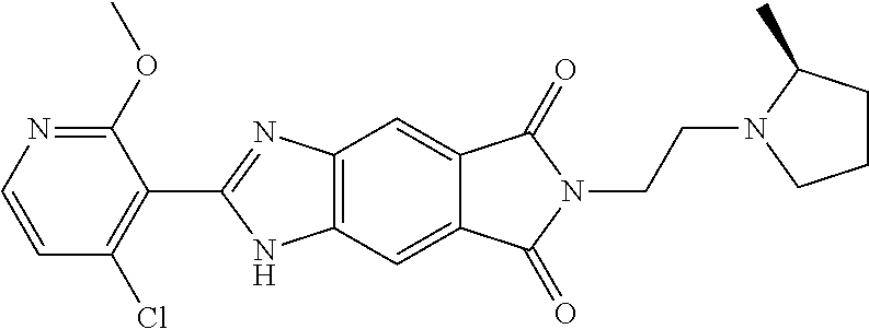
C1(OC)=NC=CC(Cl)=C1C1=NC2=C(N1)C=C1C(=C2)C(=O)N(CCN2CCCC2C)C1=O
